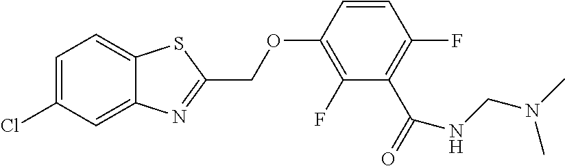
C12=CC(Cl)=CC=C1SC(COC1=C(F)C(C(=O)NCN(C)C)=C(F)C=C1)=N2
